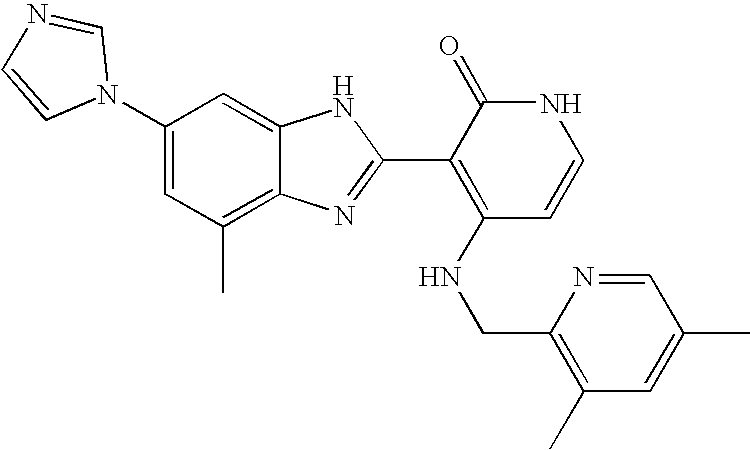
C1(C)=C2C(=CC(N3C=NC=C3)=C1)NC(C1=C(NCC3=C(C)C=C(C)C=N3)C=CNC1=O)=N2
